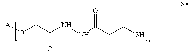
[HA]OCC(NNC(CCS)=O)=O
